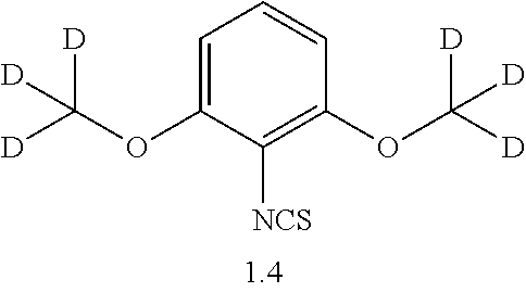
C1=C(OC([D])([D])[D])C([NCS])=C(OC([D])([D])[D])C=C1
